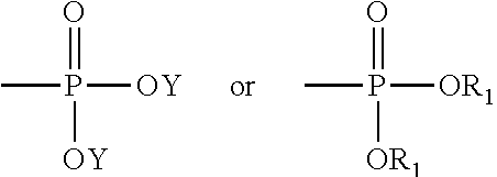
CP([OY])(=O)[OY].CP([OR1])(=O)[OR1]
